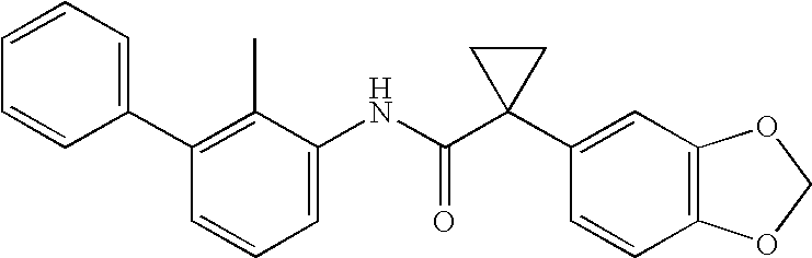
C1(C2=CC=CC=C2)=C(C)C(NC(C2(C3=CC4=C(C=C3)OCO4)CC2)=O)=CC=C1
